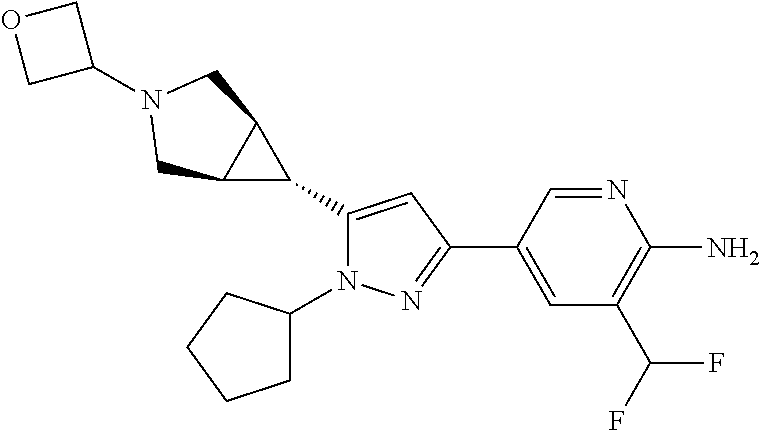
C1(C2C3C2CN(C2COC2)C3)=CC(C2=CC(C(F)F)=C(N)N=C2)=NN1C1CCCC1
